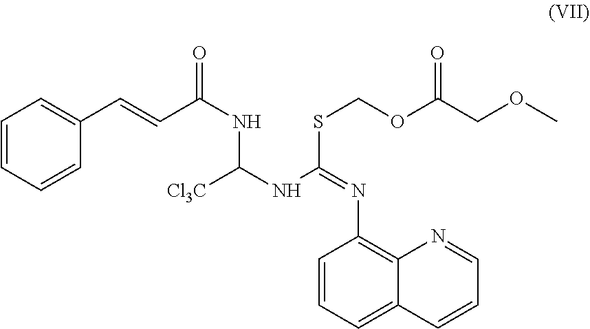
C1=CC=CC(C=CC(NC([Cl3C])NC(=NC2=C3C(=CC=C2)C=CC=N3)SCOC(COC)=O)=O)=C1
